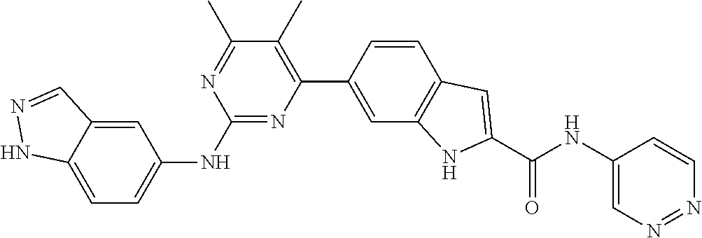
C1=C2C(=CC(NC3=NC(C4=CC5=C(C=C4)C=C(C(NC4=CN=NC=C4)=O)N5)=C(C)C(C)=N3)=C1)C=NN2
